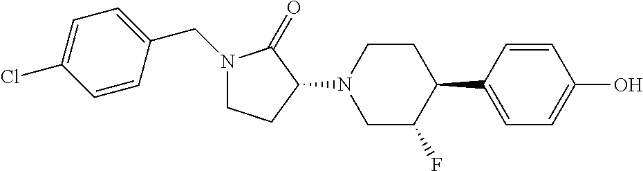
C1=C(C2CCN(C3C(=O)N(CC4=CC=C(Cl)C=C4)CC3)CC2F)C=CC(O)=C1
